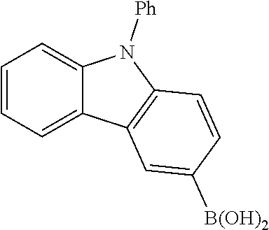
C1=CC=C2C(=C1)N([Ph])C1=C2C=C([B(OH)2])C=C1
